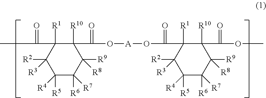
CC(=O)C1([R1])C([R2])([R3])C([R5])([R4])C([R6])([R7])C([R9])([R8])C1([R10])C(=O)O[A]OC(=O)C1([R1])C([R2])([R3])C([R5])([R4])C([R6])([R7])C([R9])([R8])C1([R10])C(=O)OC
